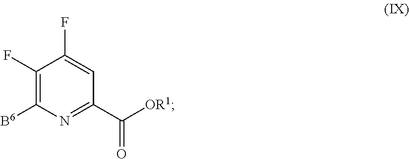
C1(F)=C([B6])N=C(C([OR1])=O)C=C1F
